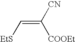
C(=C([CN])[COOEt])[EtS]
